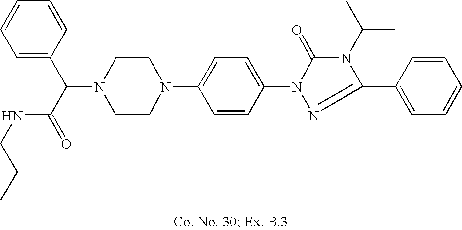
N1(C(C(=O)NCCC)C2=CC=CC=C2)CCN(C2=CC=C(N3C(=O)N(C(C)C)C(C4=CC=CC=C4)=N3)C=C2)CC1
